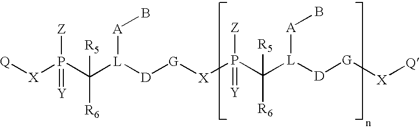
[Q][X]P(C([L]([A]B)[D][G][X]P(C([L]([D][G][X][Q])[A]B)([R5])[R6])([Z])=[Y])([R5])[R6])([Z])=[Y]
